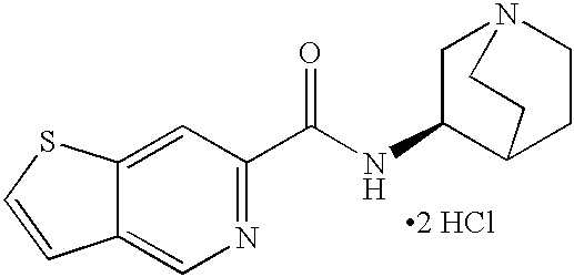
[2 HCl].N1=C(C(NC2C3CCN(C2)CC3)=O)C=C2C(=C1)C=CS2
